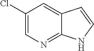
ClC1=CN=C2C(=C1)C=CN2
